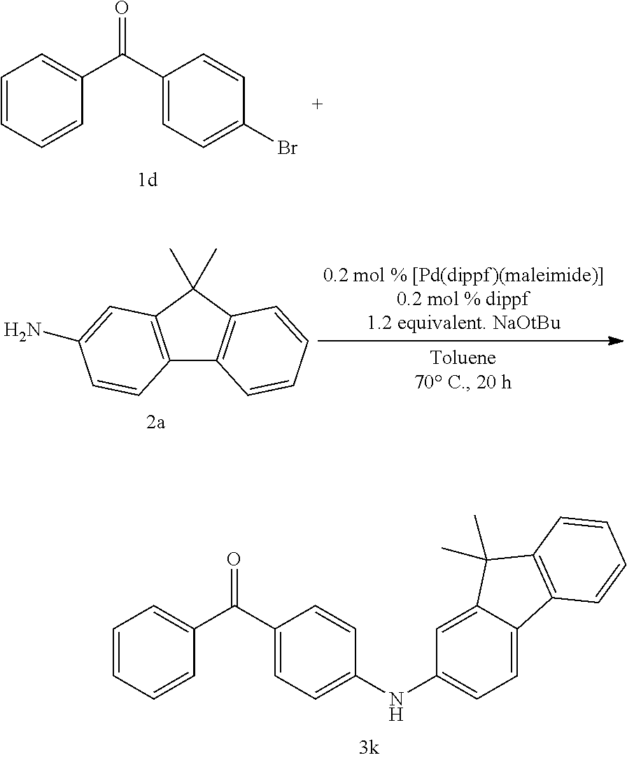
C(C1=CC=C(Br)C=C1)(C1=CC=CC=C1)=O.C1(C(C2=CC=CC=C2)=O)=CC=C(NC2=CC=C3C(=C2)C(C)(C)C2=C3C=CC=C2)C=C1.C12=C(C(C)(C)C3=C1C=CC=C3)C=C(N)C=C2
